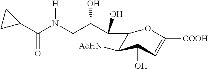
C1(C(N(CC(C(O)C2C([AcHN])C(O)C=C([COOH])O2)O)[H])=O)CC1
